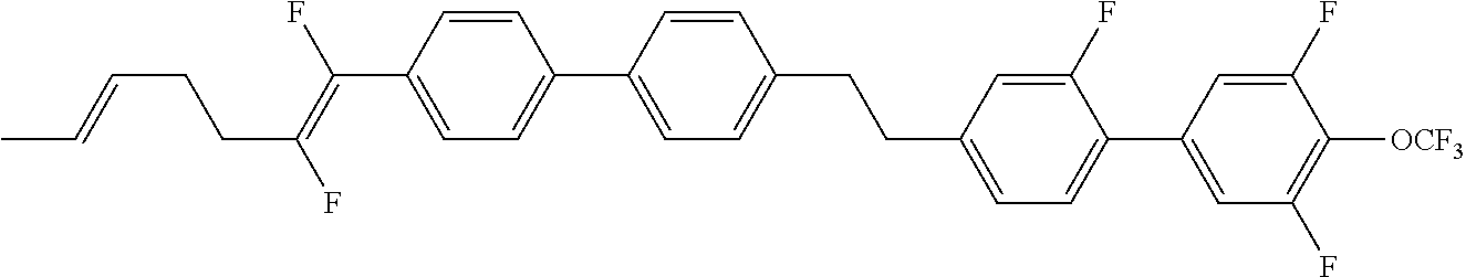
C(C1=CC=C(C2=CC(F)=C([OCF3])C(F)=C2)C(F)=C1)CC1=CC=C(C2=CC=C(C(=C(F)CCC=CC)F)C=C2)C=C1
